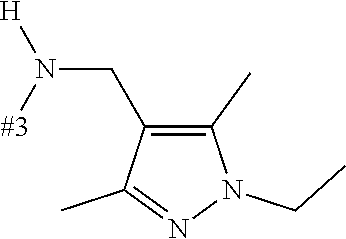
C1(CN([#3])[H])=C(C)N(CC)N=C1C
